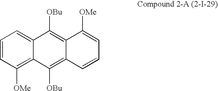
C1=CC([OMe])=C2C(=C1)C([OBu])=C1C(=C2[OBu])C=CC=C1[OMe]
